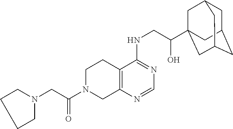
C1CN(CC(N2CC3=C(CC2)C(NCC(O)C24CC5CC(CC(C2)C5)C4)=NC=N3)=O)CC1
